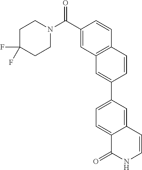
C1C(F)(F)CCN(C(C2=CC3=C(C=C2)C=CC(C2=CC=C4C(=O)NC=CC4=C2)=C3)=O)C1
